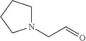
N1(CC=O)CCCC1
